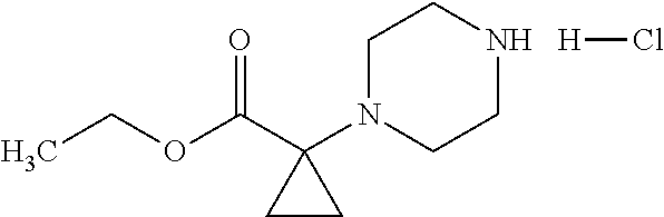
CCOC(C1(N2CCNCC2)CC1)=O.[H]Cl
